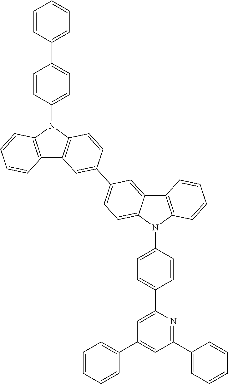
C12=C(N(C3=CC=C(C4=CC=CC=C4)C=C3)C3=C1C=C(C1=CC=C4C(=C1)C1=C(N4C4=CC=C(C5=CC(C6=CC=CC=C6)=CC(C6=CC=CC=C6)=N5)C=C4)C=CC=C1)C=C3)C=CC=C2
